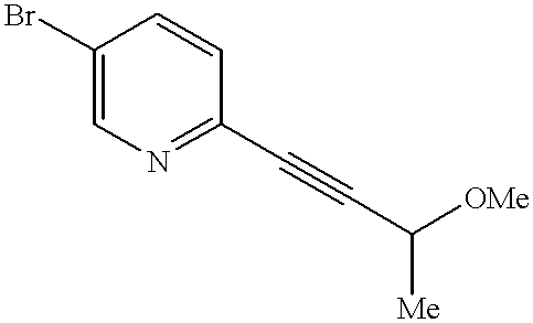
C1(Br)=CN=C(C#CC([Me])[OMe])C=C1
